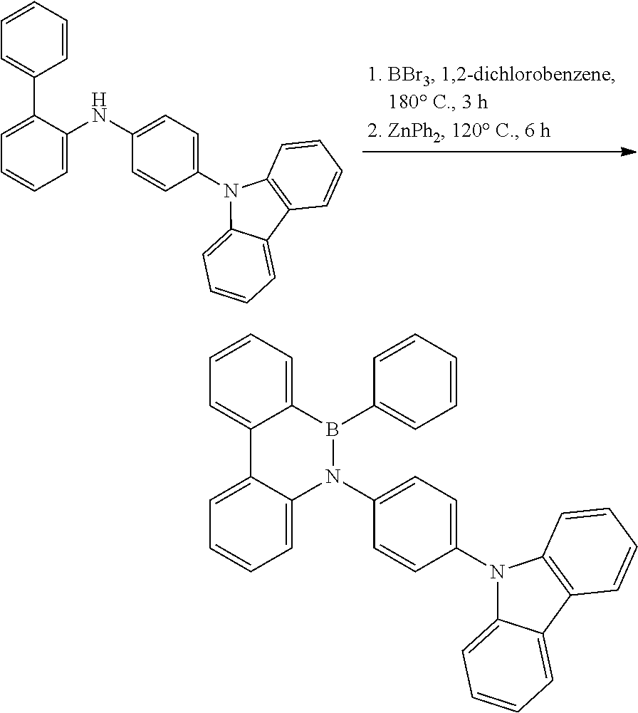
C1=CC(C2=CC=CC=C2NC2=CC=C(N3C4=CC=CC=C4C4=C3C=CC=C4)C=C2)=CC=C1.C1=CC=C2C(=C1)C1=CC=CC=C1N(C1=CC=C(N3C4=CC=CC=C4C4=C3C=CC=C4)C=C1)B2C1=CC=CC=C1
